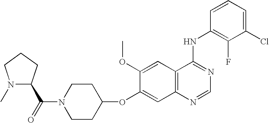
C1(OC2=CC3=C(C=C2OC)C(NC2=C(F)C(Cl)=CC=C2)=NC=N3)CCN(C(=O)C2N(C)CCC2)CC1
